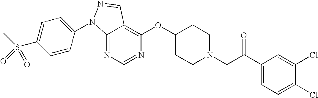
C12=NC=NC(OC3CCN(CC(C4=CC=C(Cl)C(Cl)=C4)=O)CC3)=C1C=NN2C1=CC=C(S(C)(=O)=O)C=C1
